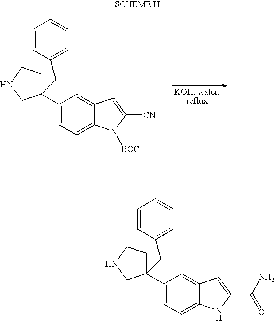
C1(C2(CC3=CC=CC=C3)CCNC2)=CC=C2C(=C1)C=C([CN])N2[BOC].C1(C2(CC3=CC=CC=C3)CCNC2)=CC=C2C(=C1)C=C(C(=O)N)N2
